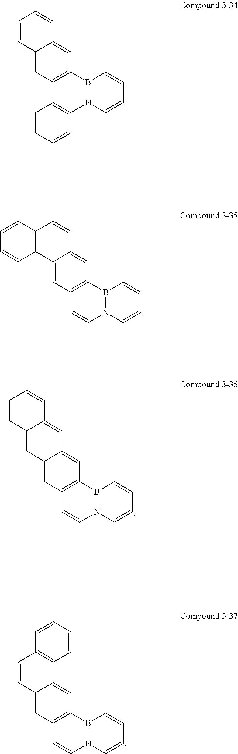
B12N(C=CC=C1)C1=C(C3=C2C=C2C(=C3)C=CC=C2)C=CC=C1.B12N(C=CC=C1)C=CC1=C2C=C2C(=C1)C1=C(C=C2)C=CC=C1.B12N(C=CC=C1)C=CC1=C2C=C2C(=C1)C=C1C(=C2)C=CC=C1.B12N(C=CC=C1)C=CC1=C2C=C2C(=C1)C=CC1=C2C=CC=C1
